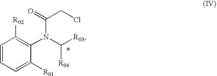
C1=CC=C([R01])C(N(C([R04])[R03])C(=O)CCl)=C1[R02]
